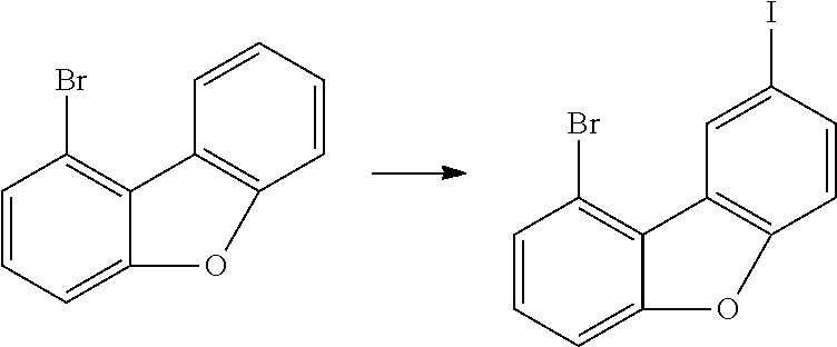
C1=CC=C2C(=C1Br)C1=C(O2)C=CC=C1.C1=CC=C2C(=C1Br)C1=C(O2)C=CC(I)=C1
